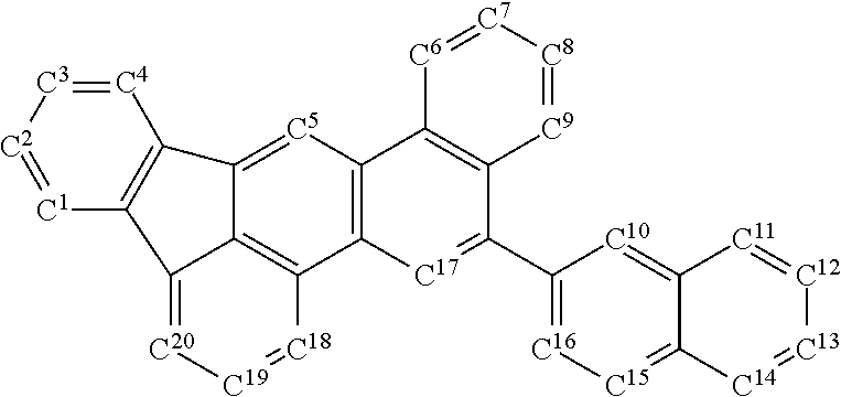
[C4]1=[C3][C2]=[C1]C2=C1C1=[C5]C3=C(C4=C1C2=[C20][C19]=[C18]4)[C17]=C(C1=[C16][C15]=C2C(=[C10]1)[C11]=[C12][C13]=[C14]2)C1=C3[C6]=[C7][C8]=[C9]1
